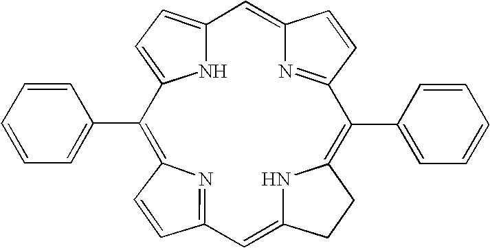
C12=CC=C(N1)C=C1N=C(C=C1)C(C1=CC=CC=C1)=C1NC(=CC3=NC(=C2C2=CC=CC=C2)C=C3)CC1
